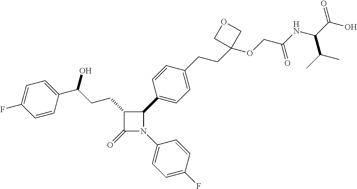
C1(=O)N(C2=CC=C(F)C=C2)C(C2=CC=C(CCC3(OCC(NC(C(O)=O)C(C)C)=O)COC3)C=C2)C1CCC(O)C1=CC=C(F)C=C1
